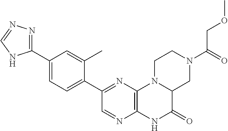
C12=C(N=C(C3=CC=C(C4=NN=CN4)C=C3C)C=N1)N1C(C(=O)N2)CN(C(COC)=O)CC1
